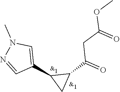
C1(C2C(C(=O)CC(OC)=O)C2)=CN(C)N=C1
